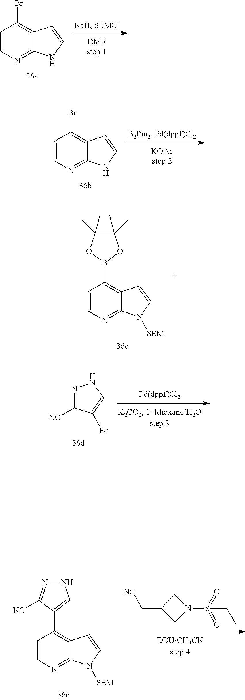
C1=CC(Br)=C2C(=N1)NC=C2.C1=CC(Br)=C2C(=N1)NC=C2.C1=CC(B2OC(C)(C)C(C)(C)O2)=C2C(=N1)N([SEM])C=C2.N1=C([NC])C(Br)=CN1.C1(=C[NC])CN(S(=O)(=O)CC)C1.C1=CC(C2=CNN=C2[NC])=C2C(=N1)N([SEM])C=C2
